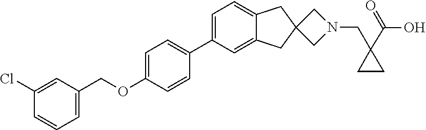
C1(OCC2=CC=CC(Cl)=C2)=CC=C(C2=CC=C3C(=C2)CC2(C3)CN(CC3(C(O)=O)CC3)C2)C=C1
